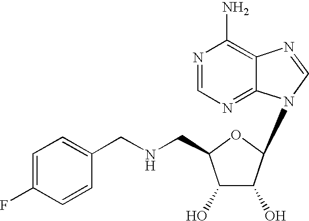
N1=CN=C2C(=C1N)N=CN2C1C(O)C(O)C(CNCC2=CC=C(F)C=C2)O1
